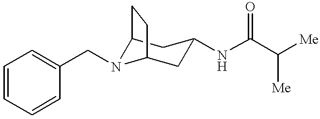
C12CC(NC(C([Me])[Me])=O)CC(N1CC1=CC=CC=C1)CC2
